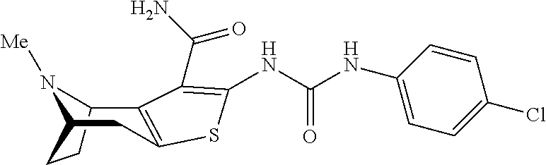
C12=C(SC(NC(NC3=CC=C(Cl)C=C3)=O)=C1C(N)=O)CC1CCC2N1[Me]
